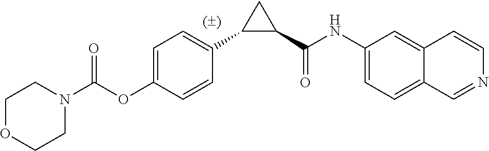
C1(C(NC2=CC=C3C=NC=CC3=C2)=O)CC1C1=CC=C(OC(N2CCOCC2)=O)C=C1
